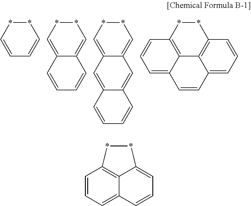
*1*C=CC=C1.*1*C=C2C(=C1)C=CC=C2.*1*C=C2C(=C1)C=C1C(=C2)C=CC=C1.*1*C2=C3C4=C1C=CC=C4C=CC3=CC=C2.C1=CC=C2C3=C1**C3=CC=C2
